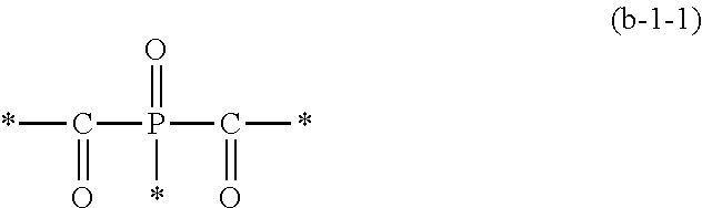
*C(=O)P(=O)(C(=O)*)*
